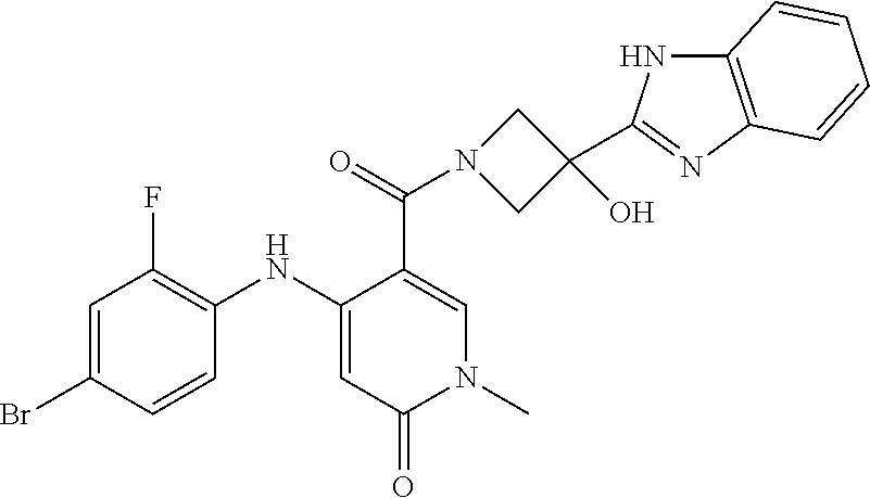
C1=C(Br)C=CC(NC2=CC(=O)N(C)C=C2C(=O)N2CC(O)(C3=NC4=C(N3)C=CC=C4)C2)=C1F
